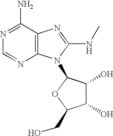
C1(N)=NC=NC2=C1N=C(NC)N2C1C(O)C(O)C(CO)O1
